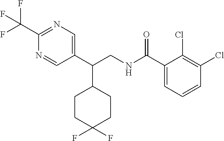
C1(C(NCC(C2=CN=C(C(F)(F)F)N=C2)C2CCC(F)(F)CC2)=O)=CC=CC(Cl)=C1Cl
